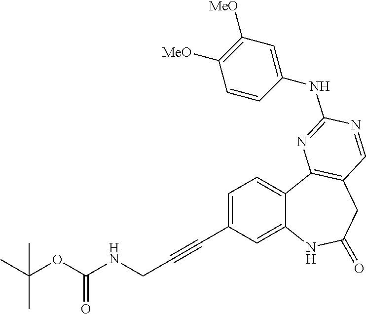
C1=C(C#CCNC(OC(C)(C)C)=O)C=C2C(=C1)C1=C(CC(=O)N2)C=NC(NC2=CC([MeO])=C([MeO])C=C2)=N1
